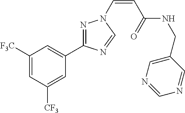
C1([F3C])=CC([CF3])=CC(C2=NN(C=CC(=O)NCC3=CN=CN=C3)C=N2)=C1
